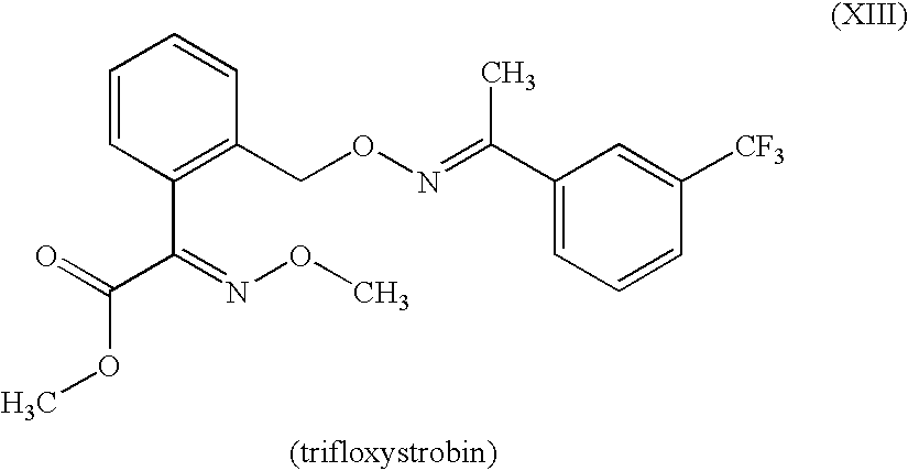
C1=CC(C(C(=O)OC)=NOC)=C(CON=C(C)C2=CC=CC([CF3])=C2)C=C1
